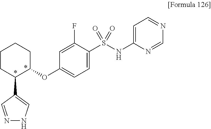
C1CC(C2=CNN=C2)C(OC2=CC=C(S(NC3=CC=NC=N3)(=O)=O)C(F)=C2)CC1
